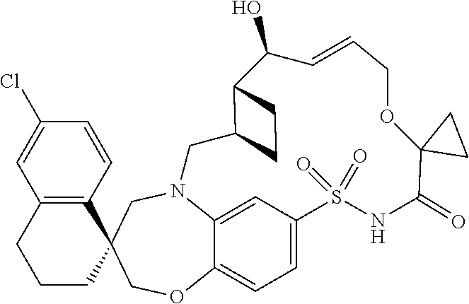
C12=CC3=CC=C1OCC1(CN2CC2C(CC2)C(O)C=CCOC2(C(=O)NS3(=O)=O)CC2)C2=C(CCC1)C=C(Cl)C=C2
